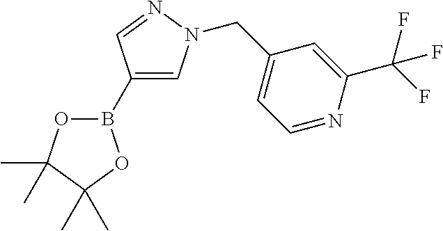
O1B(C2=CN(CC3=CC=NC(C(F)(F)F)=C3)N=C2)OC(C)(C)C1(C)C
